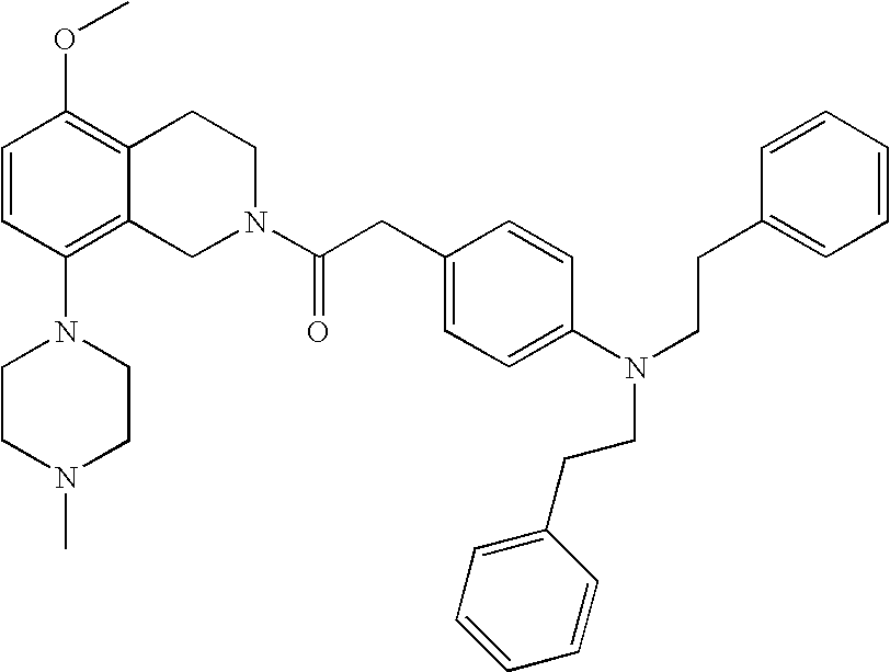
C1=CC(N2CCN(C)CC2)=C2C(=C1OC)CCN(C(CC1=CC=C(N(CCC3=CC=CC=C3)CCC3=CC=CC=C3)C=C1)=O)C2
